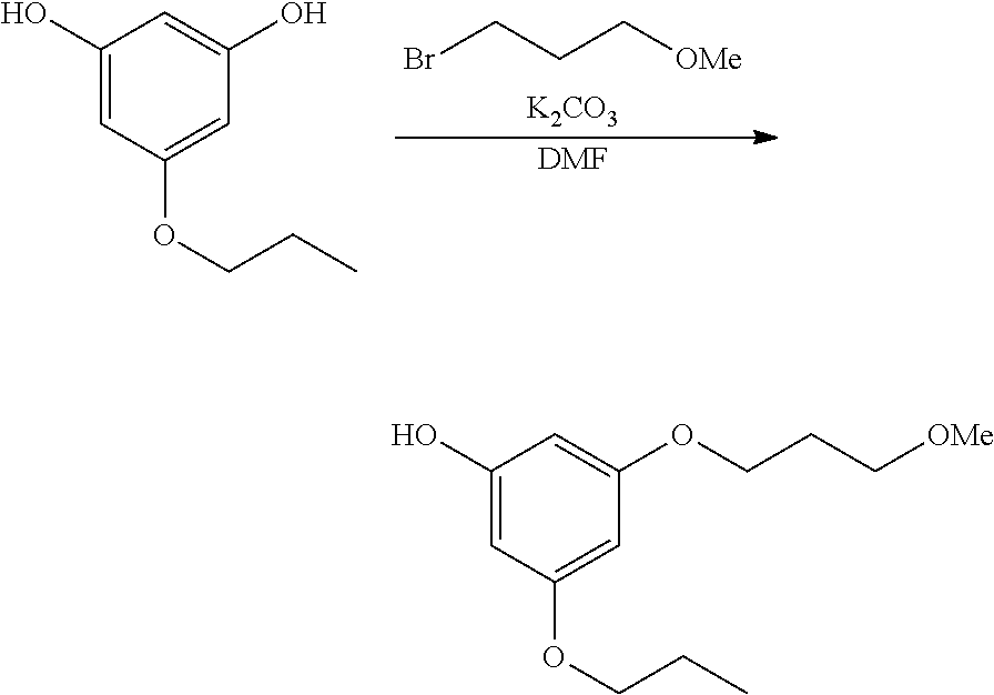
BrCCC[OMe].[K2CO3].[DMF].C1(O)=CC(OCCC)=CC(O)=C1.C1(O)=CC(OCCC)=CC(OCCC[OMe])=C1
